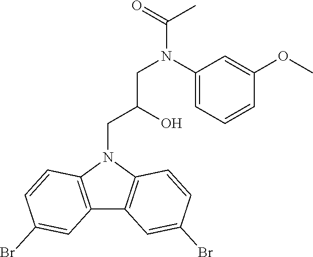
C(N1C2=C(C3=C1C=CC(Br)=C3)C=C(Br)C=C2)C(O)CN(C1=CC=CC(OC)=C1)C(=O)C
